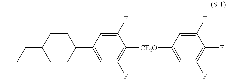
CCCC1CCC(C2=CC(F)=C([CF2O]C3=CC(F)=C(F)C(F)=C3)C(F)=C2)CC1
